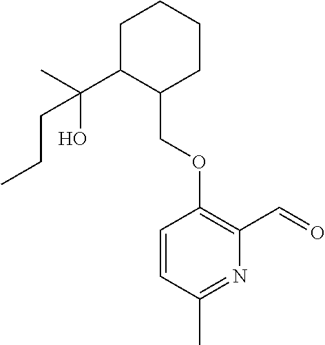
C1C(C(C)(O)CCC)C(COC2=C(C=O)N=C(C)C=C2)CCC1
